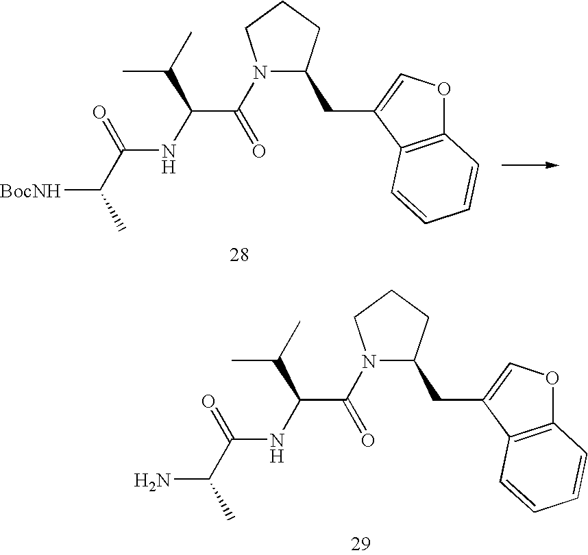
N1(C(=O)C(NC(C(C)[BocNH])=O)C(C)C)C(CC2=COC3=C2C=CC=C3)CCC1.N1(C(=O)C(NC(C(C)N)=O)C(C)C)C(CC2=COC3=C2C=CC=C3)CCC1
